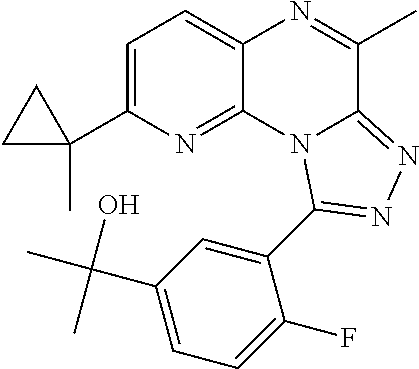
C1=C(C2(C)CC2)N=C2C(=C1)N=C(C)C1=NN=C(C3=CC(C(C)(O)C)=CC=C3F)N21
